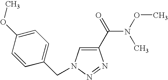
C1(CN2C=C(C(=O)N(OC)C)N=N2)=CC=C(OC)C=C1
